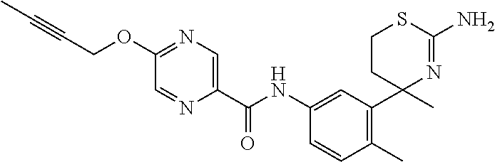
C1(OCC#CC)=NC=C(C(NC2=CC(C3(C)N=C(N)SCC3)=C(C)C=C2)=O)N=C1
